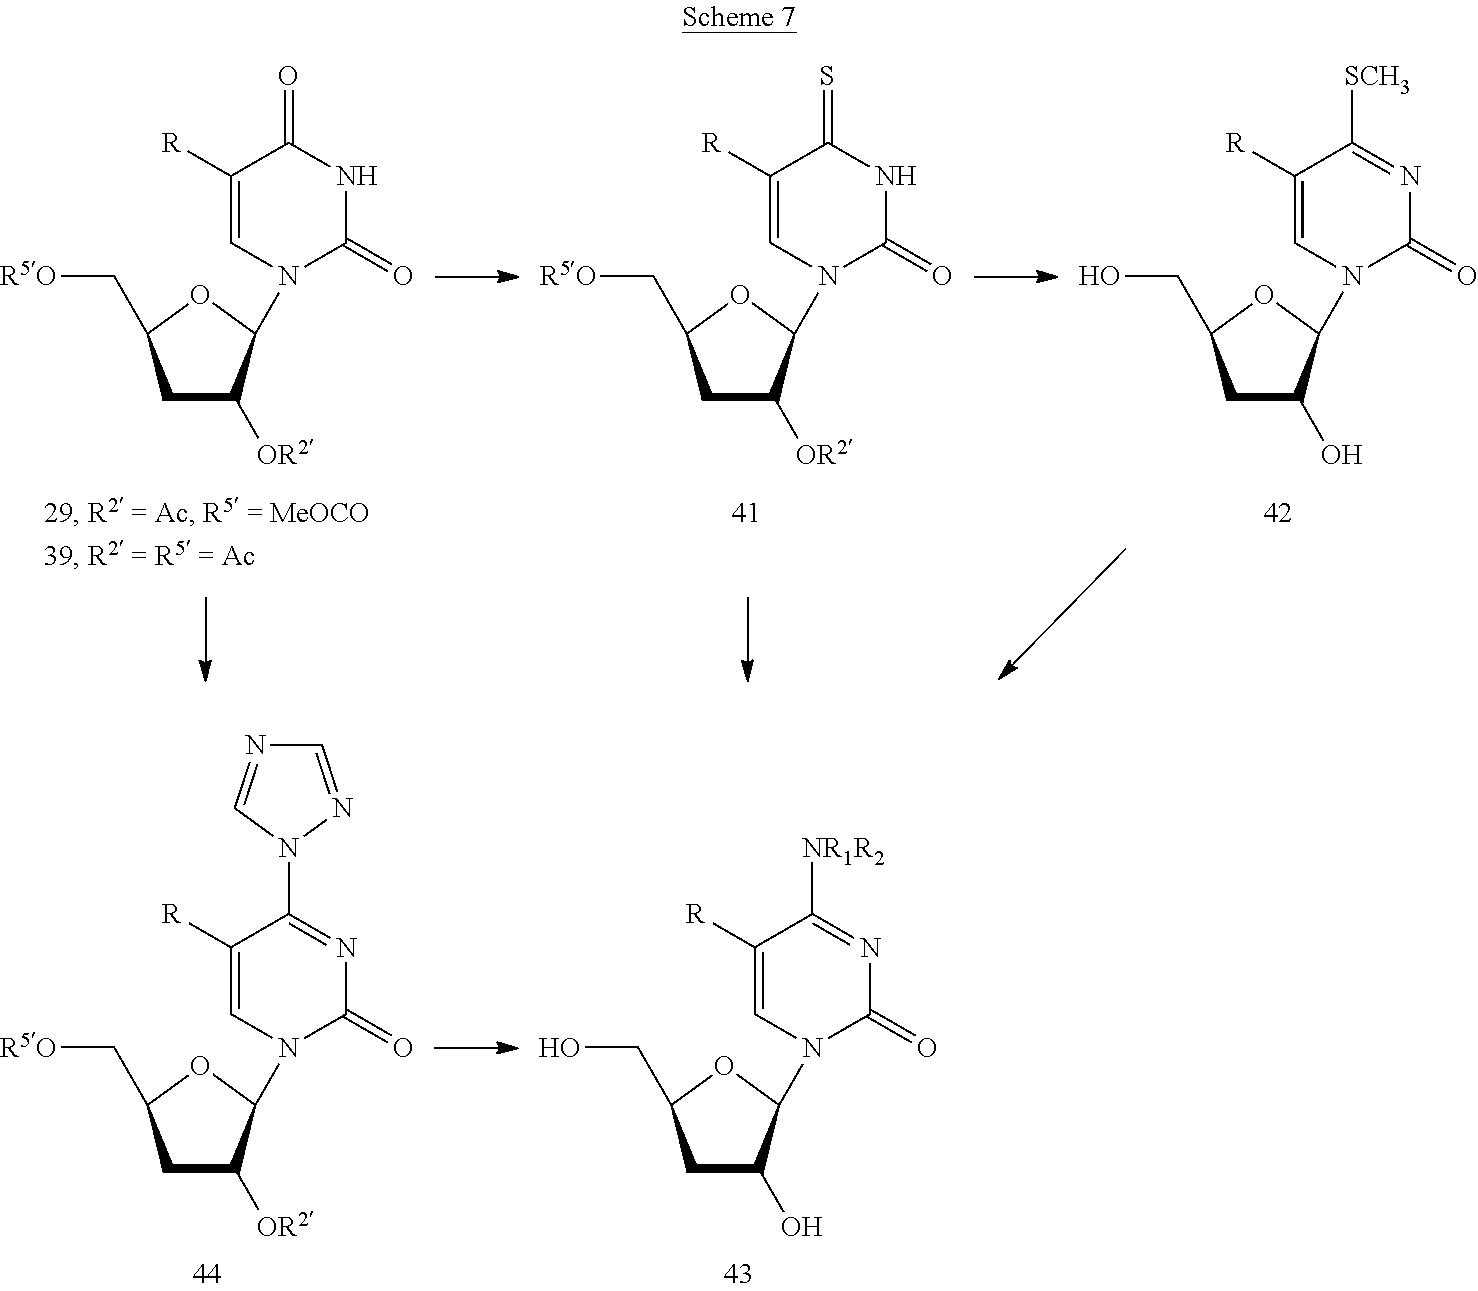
C1C([OR2])C(N2C(=O)NC(=O)C([R])=C2)OC1C[R5O].C1C([OR2])C(N2C(=O)NC(=S)C([R])=C2)OC1C[R5O].C1C(O)C(N2C(=O)N=C([SCH3])C([R])=C2)OC1CO.C1C([OR2])C(N2C(=O)N=C(N3N=CN=C3)C([R])=C2)OC1C[R5O].C1C(O)C(N2C(=O)N=C([NR1R2])C([R])=C2)OC1CO
